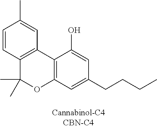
C1=CC2=C(C=C1C)C1=C(OC2(C)C)C=C(CCCC)C=C1O
